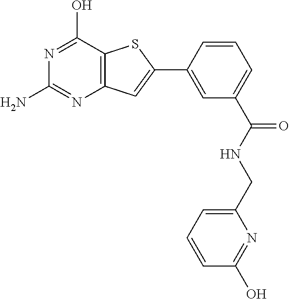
N1=C(N)N=C(O)C2=C1C=C(C1=CC(C(NCC3=CC=CC(O)=N3)=O)=CC=C1)S2
